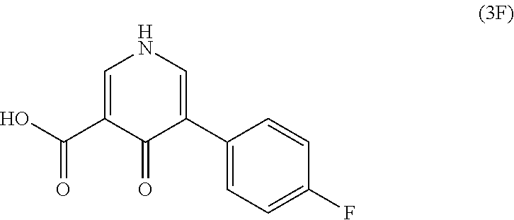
C1(C2=CNC=C(C(O)=O)C2=O)=CC=C(F)C=C1
